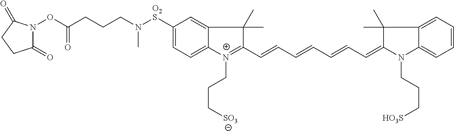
C1([O2S]N(CCCC(=O)ON2C(=O)CCC2=O)C)=CC=C2C(=C1)C(C)(C)C(C=CC=CC=CC=C1N(CCC[HO3S])C3=CC=CC=C3C1(C)C)=[N+]2CCC[SO3]
